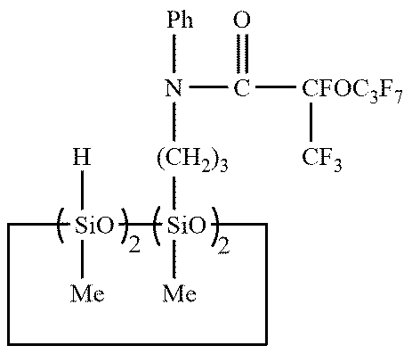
N(C(=O)[CFOC3F7][CF3])([Ph])[(CH2)3][SiO]1([Me])[SiO]([H])([Me])CCCC1
